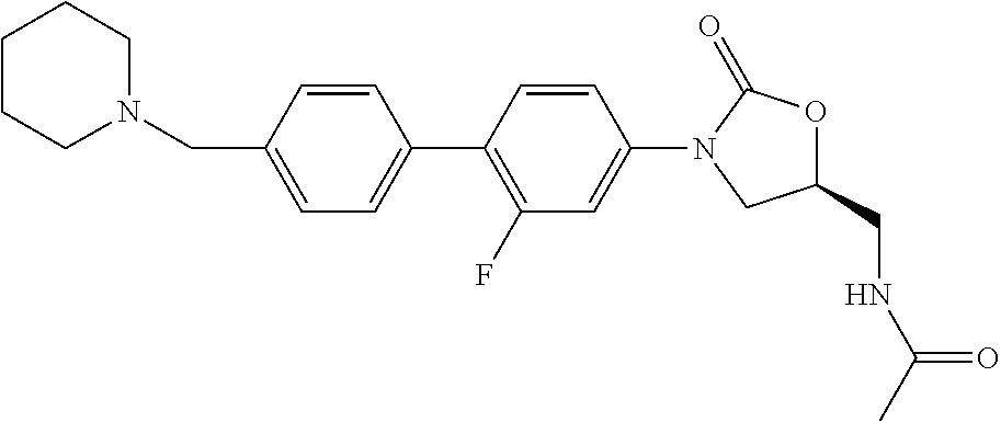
C(C1=CC=C(C2=C(F)C=C(N3CC(CNC(C)=O)OC3=O)C=C2)C=C1)N1CCCCC1
